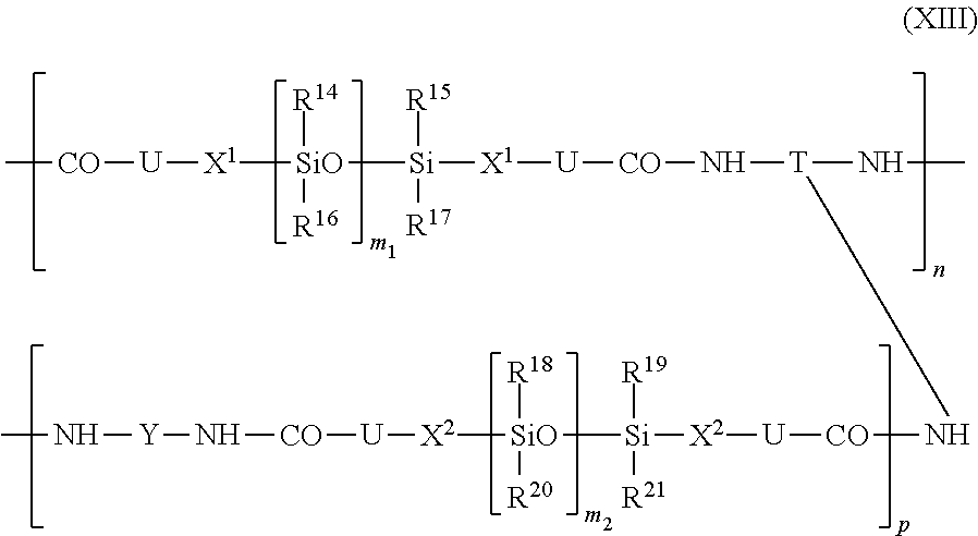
C[CO][U][X1][SiO]([Si]([R15])([R17])[X1][U][CO]N[T](NC)N[CO][U][X2][Si]([SiO]([X2][U][CO]N[Y]NC)([R20])[R18])([R19])[R21])([R14])[R16]
